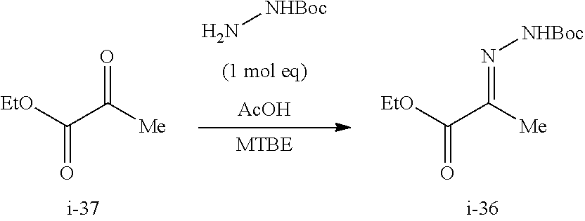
[EtO]C(C([Me])=N[NHBoc])=O.N[NHBoc].[AcOH].[EtO]C(C([Me])=O)=O
